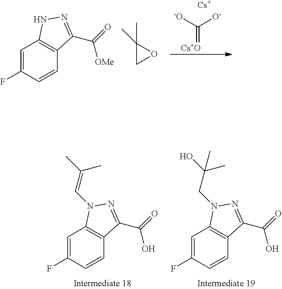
C1=C(F)C=CC2=C1NN=C2C([OMe])=O.C1(C)(C)CO1.C(=[Cs+O])([O-])[-O].[Cs].C1=C(F)C=CC2=C1N(C=C(C)C)N=C2C(O)=O.C1=C(F)C=CC2=C1N(CC(O)(C)C)N=C2C(O)=O
